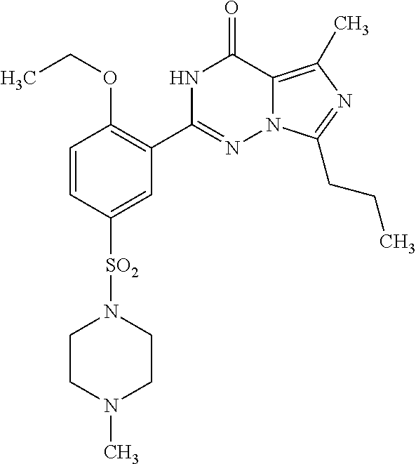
CCOC1=C(C2=NN3C(=C(C)N=C3CCC)C(=O)N2)C=C([SO2]N2CCN(C)CC2)C=C1
